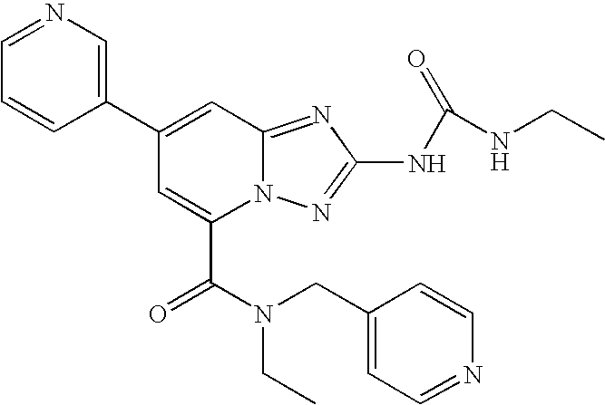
C1(C2=CC3=NC(NC(=O)NCC)=NN3C(C(N(CC3=CC=NC=C3)CC)=O)=C2)=CN=CC=C1
